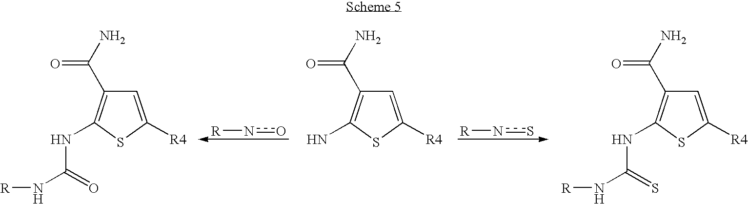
C1=C([R4])SC(NC(N[R])=O)=C1C(N)=O.on[R].C1=C([R4])SC(N)=C1C(N)=O.C1=C([R4])SC(NC(N[R])=S)=C1C(N)=O.sn[R]
